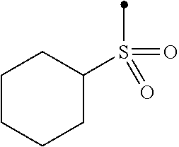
C1CCCC(S(C)(=O)=O)C1
